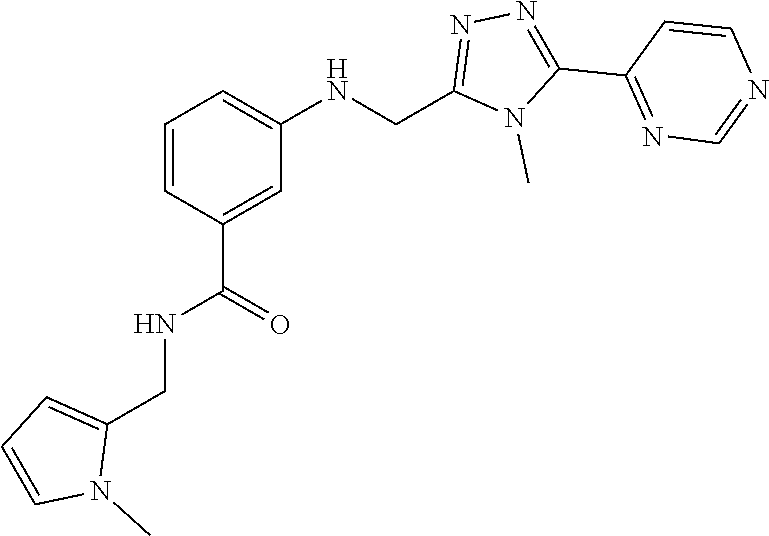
N1=C(C2=NN=C(CNC3=CC=CC(C(NCC4=CC=CN4C)=O)=C3)N2C)C=CN=C1
